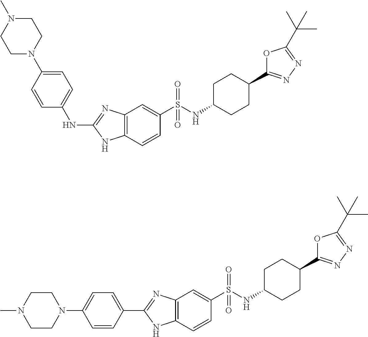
N(C1=NC2=C(N1)C=CC(S(NC1CCC(C3=NN=C(C(C)(C)C)O3)CC1)(=O)=O)=C2)C1=CC=C(N2CCN(C)CC2)C=C1.C1(C2=NC3=C(N2)C=CC(S(NC2CCC(C4=NN=C(C(C)(C)C)O4)CC2)(=O)=O)=C3)=CC=C(N2CCN(C)CC2)C=C1
